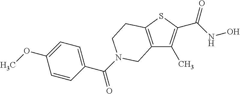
C12=C(SC(C(NO)=O)=C1C)CCN(C(=O)C1=CC=C(OC)C=C1)C2
